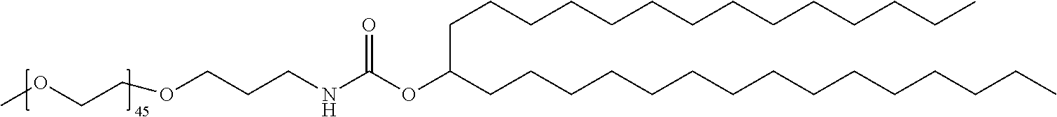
C(C(CCCCCCCCCCCCCCC)OC(NCCCOCCOC)=O)CCCCCCCCCCCCC
